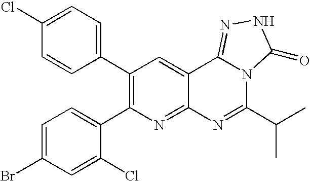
C1(C2=C(C3=CC=C(Br)C=C3Cl)N=C3C(=C2)C2=NNC(=O)N2C(C(C)C)=N3)=CC=C(Cl)C=C1
